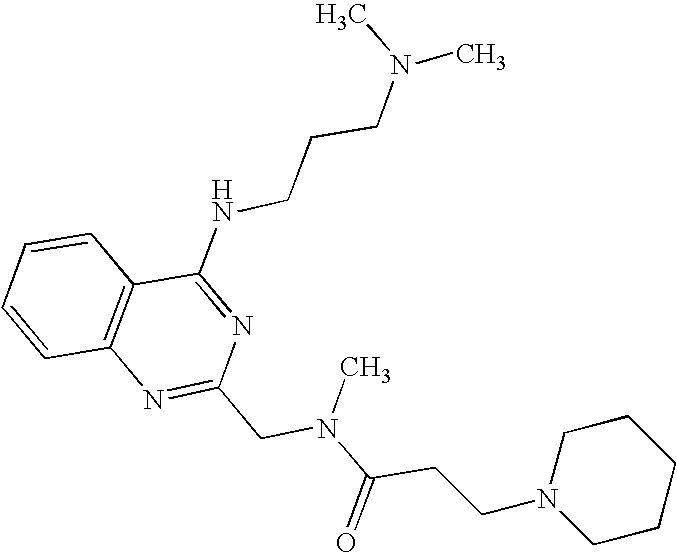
C1=CC2=C(C=C1)C(NCCCN(C)C)=NC(CN(C(CCN1CCCCC1)=O)C)=N2
